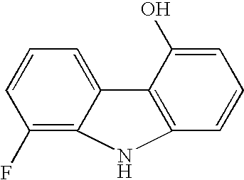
C1(F)=C2C(=CC=C1)C1=C(C=CC=C1O)N2
